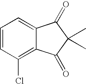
C1=CC(Cl)=C2C(=C1)C(=O)C(C)(C)C2=O
